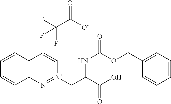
C12=C(C=CC=C1)C=C[N+](CC(C(O)=O)NC(OCC1=CC=CC=C1)=O)=N2.O=C(C(F)(F)F)[O-]
